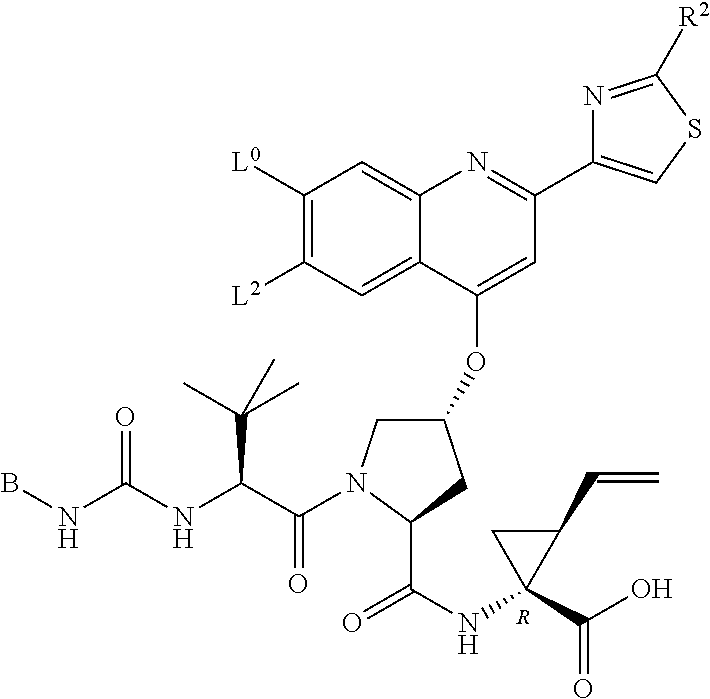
C1(OC2=CC(C3=CSC([R2])=N3)=NC3=CC([L0])=C([L2])C=C23)CN(C(C(NC(NB)=O)C(C)(C)C)=O)C(C(NC2(C(O)=O)C(C=C)C2)=O)C1.[R]
